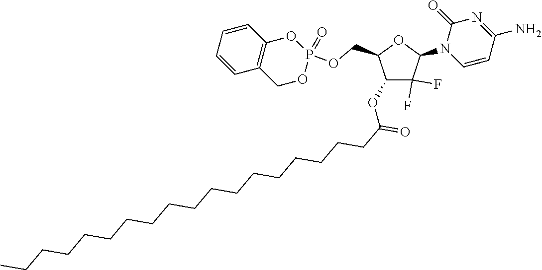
C1(OC(CCCCCCCCCCCCCCCCCC)=O)C(F)(F)C(N2C=CC(N)=NC2=O)OC1COP1(=O)OCC2=C(O1)C=CC=C2
